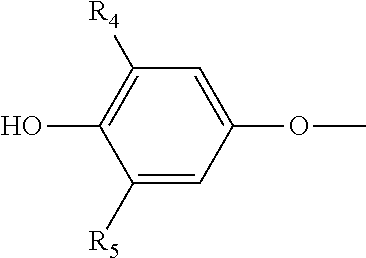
C1([R5])=CC(OC)=CC([R4])=C1O
